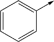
C1=CC=CC(->C)=C1
